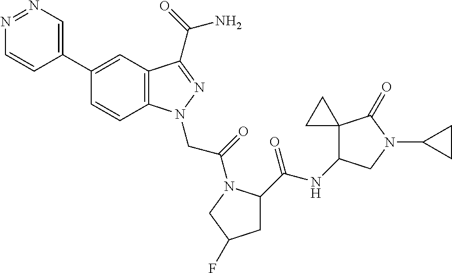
N1=NC=C(C2=CC3=C(C=C2)N(CC(=O)N2C(C(=O)NC4C5(C(=O)N(C6CC6)C4)CC5)CC(F)C2)N=C3C(=O)N)C=C1
